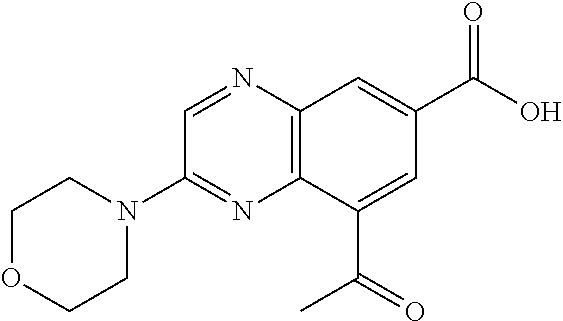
C12=C(N=CC(N3CCOCC3)=N1)C=C(C(O)=O)C=C2C(=O)C
